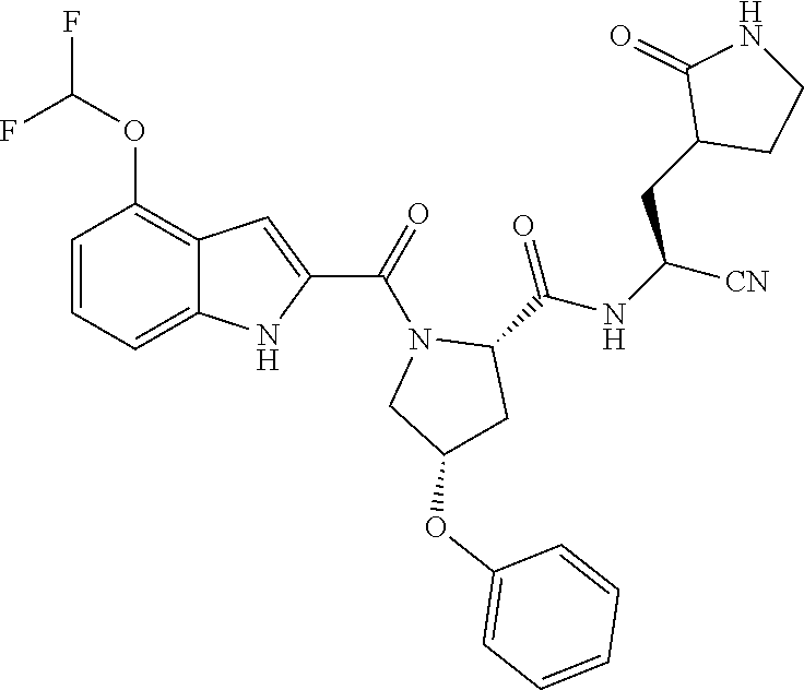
C1=CC=C2C(=C1OC(F)F)C=C(C(=O)N1CC(OC3=CC=CC=C3)CC1C(NC([CN])CC1CCNC1=O)=O)N2
